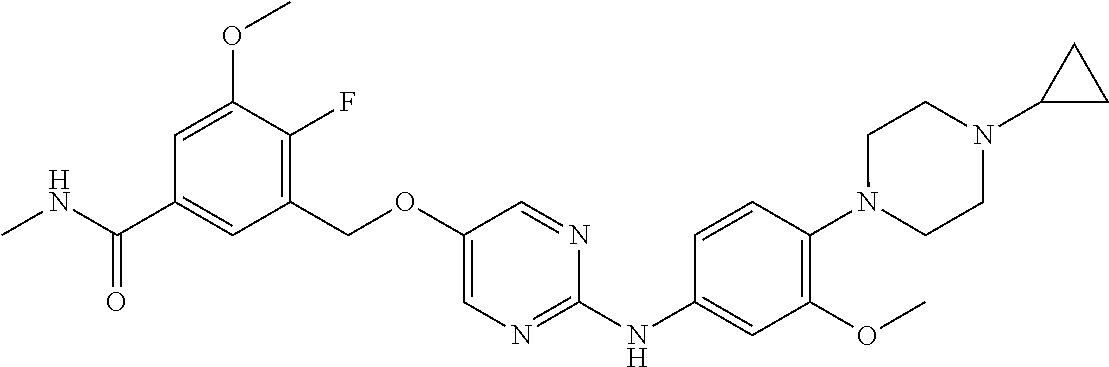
C1(COC2=CN=C(NC3=CC(OC)=C(N4CCN(C5CC5)CC4)C=C3)N=C2)=C(F)C(OC)=CC(C(NC)=O)=C1
